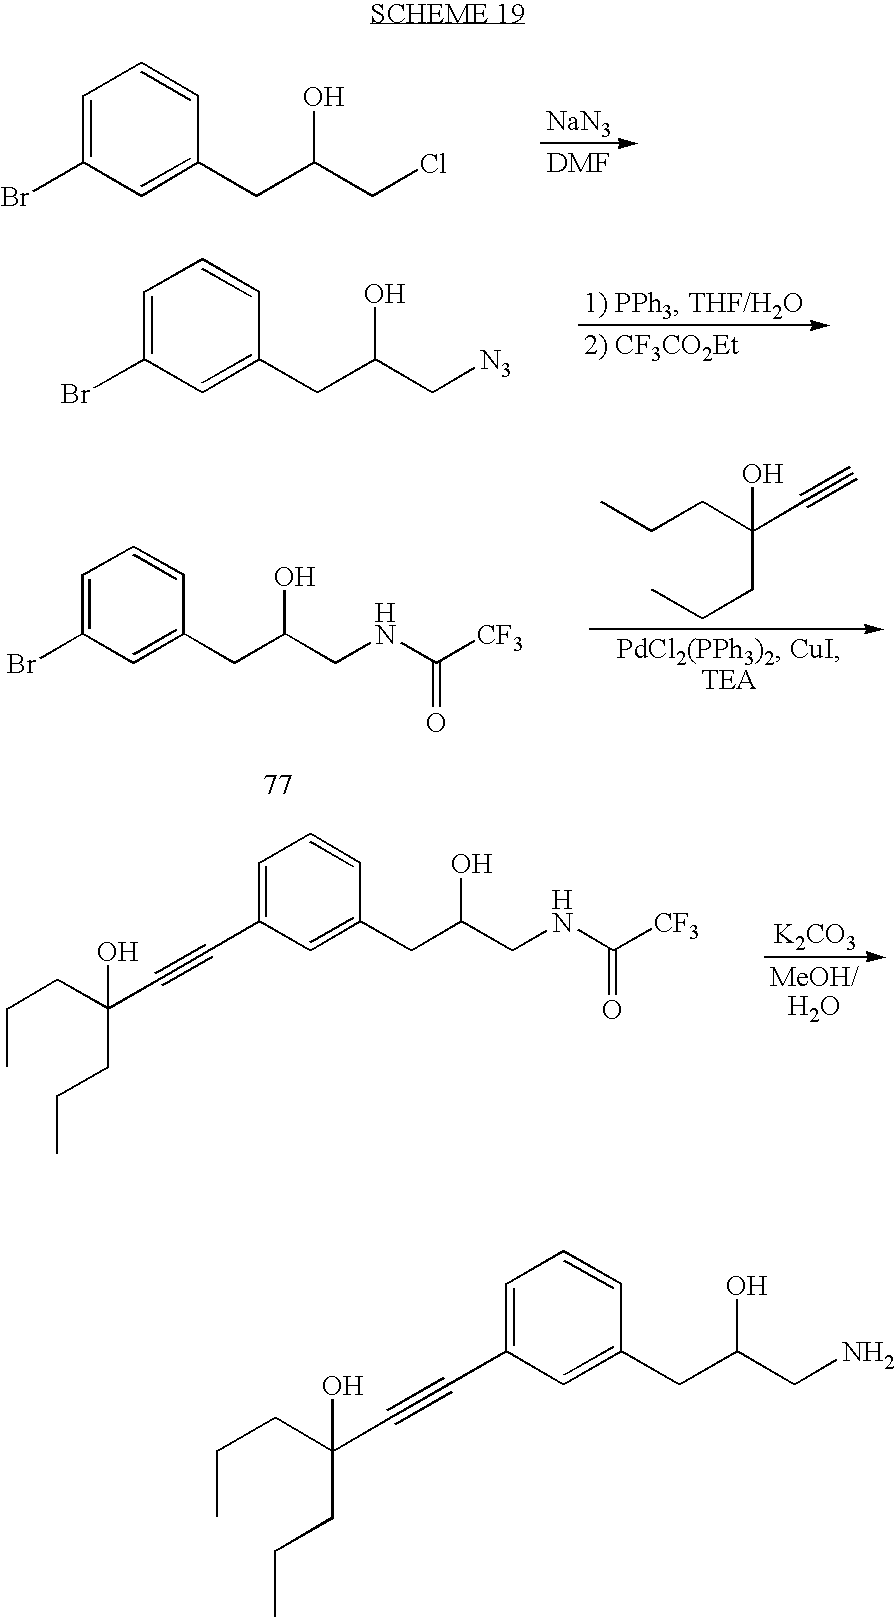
C1=C(Br)C=C(CC(CCl)O)C=C1.[NaN3].C1=C(Br)C=C(CC(C[N3])O)C=C1.C1=C(C#CC(CCC)(CCC)O)C=C(CC(CNC([CF3])=O)O)C=C1.[K2CO3].C1=C(Br)C=C(CC(CNC([CF3])=O)O)C=C1.CCCC(C#C)(O)CCC.C1=C(C#CC(CCC)(CCC)O)C=C(CC(CN)O)C=C1
